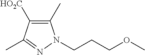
C1(C)=C([HO2C])C(C)=NN1CCCOC
